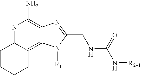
C1C2=NC(N)=C3C(=C2CCC1)N([R1])C(CNC(N[R21])=O)=N3
